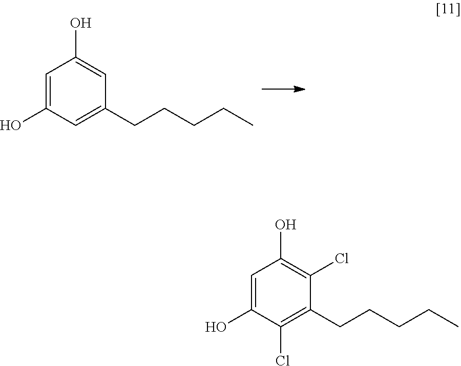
C1(O)=CC(O)=CC(CCCCC)=C1.C1(O)=CC(O)=C(Cl)C(CCCCC)=C1Cl
